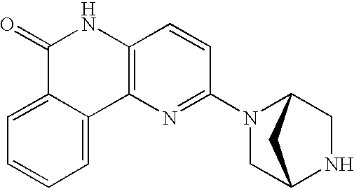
C12=CC=CC=C1C1=C(NC2=O)C=CC(N2CC3NCC2C3)=N1
